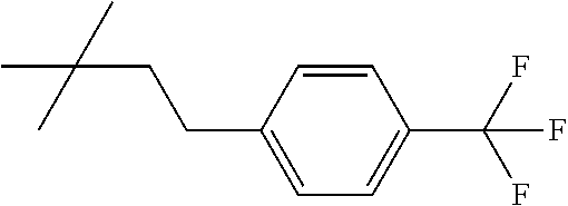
CC(CCC1=CC=C(C(F)(F)F)C=C1)(C)C
